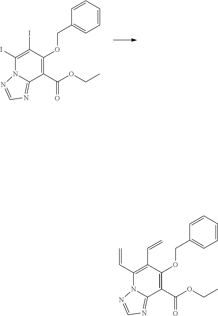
C1(I)=C(I)C(OCC2=CC=CC=C2)=C(C(OCC)=O)C2=NC=NN12.C1(C=C)=C(C=C)C(OCC2=CC=CC=C2)=C(C(OCC)=O)C2=NC=NN12
